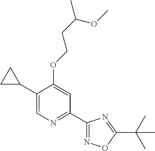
C1(C2CC2)=CN=C(C2=NOC(C(C)(C)C)=N2)C=C1OCCC(C)OC
